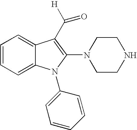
C1=CC=C2C(=C1)C(C([H])=O)=C(N1CCNCC1)N2C1=CC=CC=C1
